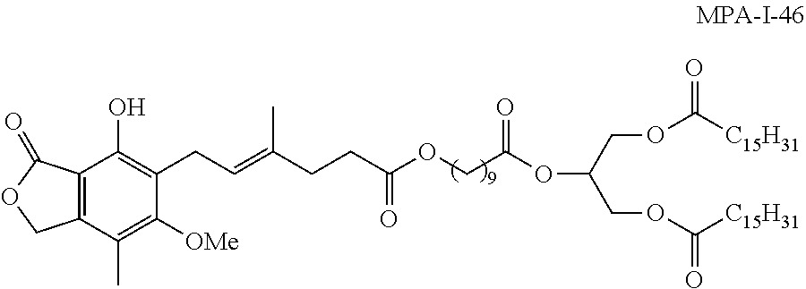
C12=C(C(C)=C([OMe])C(CC=C(CCC(OCC(OC(COC([C15H31])=O)COC([C15H31])=O)=O)=O)C)=C1O)COC2=O
